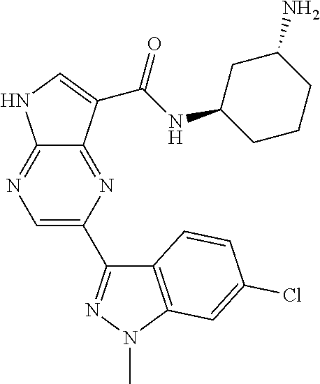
C12=NC(C3=NN(C)C4=C3C=CC(Cl)=C4)=CN=C1NC=C2C(NC1CCCC(N)C1)=O
